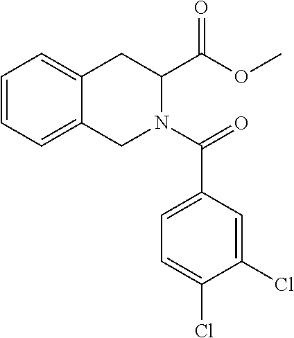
C1=CC=C2C(=C1)CC(C(OC)=O)N(C(=O)C1=CC=C(Cl)C(Cl)=C1)C2
